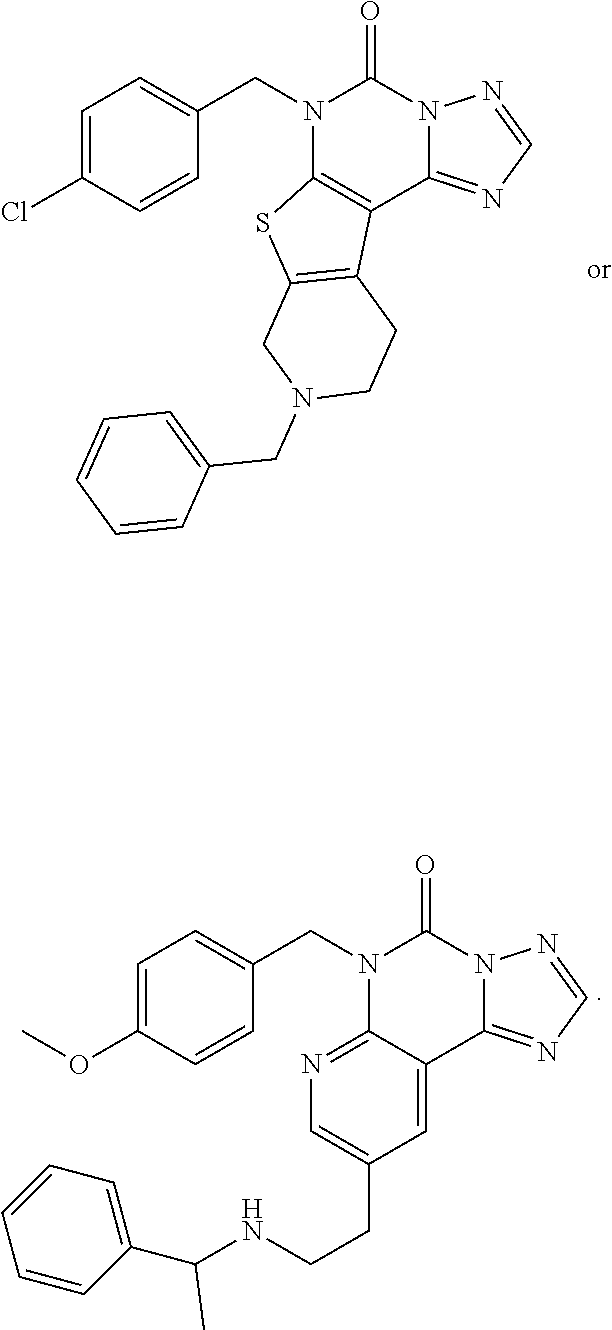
C1=C(OC)C=CC(CN2C3=NC=C(CCNC(C4=CC=CC=C4)C)C=C3C3=NC=NN3C2=O)=C1.C1=C(Cl)C=CC(CN2C3=C(C4=NC=NN4C2=O)C2=C(S3)CN(CC3=CC=CC=C3)CC2)=C1
